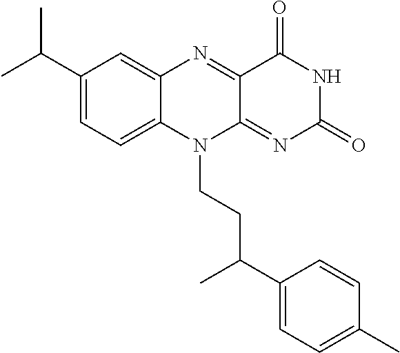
C1(C(C)C)=CC=C2C(=C1)N=C1C(=NC(=O)NC1=O)N2CCC(C1=CC=C(C)C=C1)C
